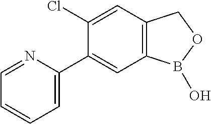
C1=C(C2=CC3=C(C=C2Cl)COB3O)N=CC=C1
